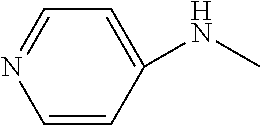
C1=CC(NC)=CC=N1
